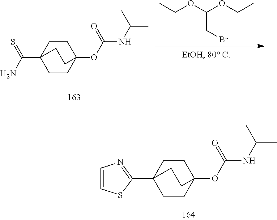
C(C12CCC(OC(=O)NC(C)C)(CC1)CC2)(N)=S.CCOC(OCC)CBr.C1(C23CCC(OC(=O)NC(C)C)(CC2)CC3)=NC=CS1
